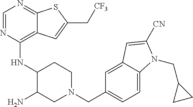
C1=NC(NC2C(N)CN(CC3=CC=C4C(=C3)C=C([CN])N4CC3CC3)CC2)=C2C(=N1)SC(C[CF3])=C2
